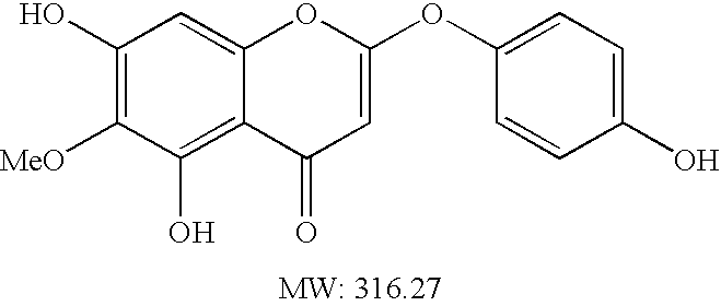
C1(O)=C([MeO])C(O)=C2C(=C1)OC(OC1=CC=C(O)C=C1)=CC2=O
